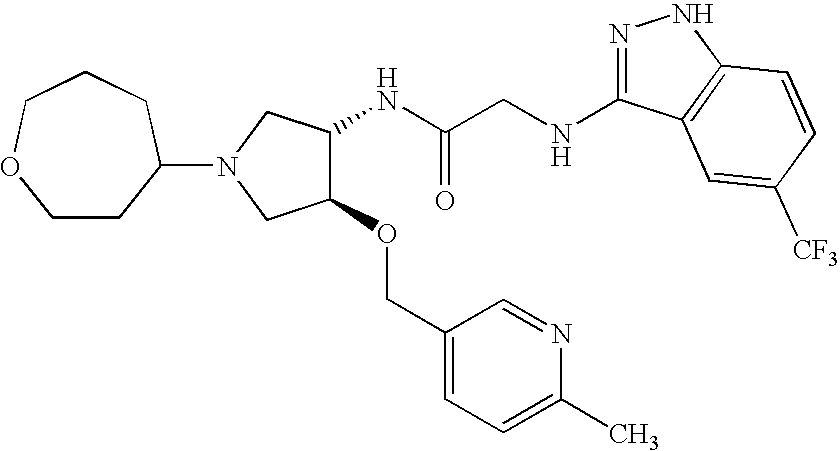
N(CC(NC1C(OCC2=CC=C(C)N=C2)CN(C2CCOCCC2)C1)=O)C1=NNC2=C1C=C([CF3])C=C2
